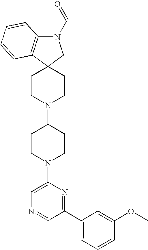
C1CN(C2CCN(C3=CN=CC(C4=CC=CC(OC)=C4)=N3)CC2)CCC12CN(C(=O)C)C1=C2C=CC=C1
